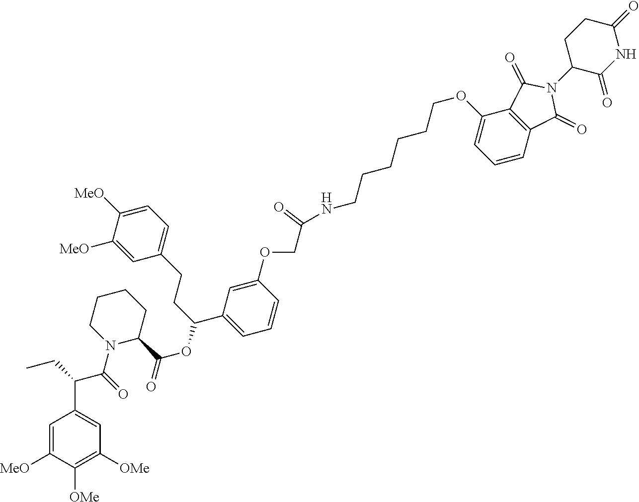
C1=C(OCC(=O)NCCCCCCOC2=CC=CC3=C2C(=O)N(C2C(=O)NC(=O)CC2)C3=O)C=CC=C1C(CCC1=CC=C([MeO])C([MeO])=C1)OC(=O)C1CCCCN1C(C(C1=CC([OMe])=C([OMe])C([MeO])=C1)CC)=O
